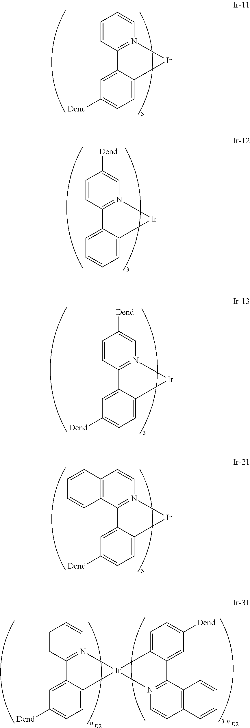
C1=CC2=N(C=C1)[Ir]C1=CC=C([Dend])C=C21.C1=CC2=N(C=C1[Dend])[Ir]C1=CC=CC=C21.C1=CC2=N(C=C1[Dend])[Ir]C1=CC=C([Dend])C=C21.C12=C(C3=N(C=C1)[Ir]C1=CC=C([Dend])C=C31)C=CC=C2.C1=CC2=N(C=C1)[Ir]1(C3=CC=C([Dend])C=C23)C2=CC=C([Dend])C=C2C2=N1C=CC1=C2C=CC=C1.[D2].[D2]
